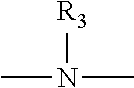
CN(C)[R3]
